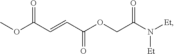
O(C(C=CC(OCC(=O)N([Et])[Et])=O)=O)C
